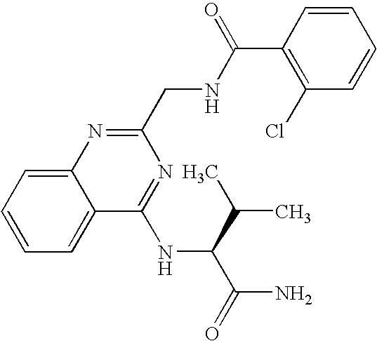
C1=C2C(=CC=C1)C(NC(C(N)=O)C(C)C)=NC(CNC(=O)C1=C(Cl)C=CC=C1)=N2
